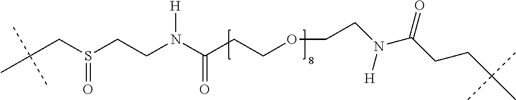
N(C(CCOCCN([H])C(=O)CCC(C)(C)C)=O)([H])CCS(CC(C)(C)C)=O
